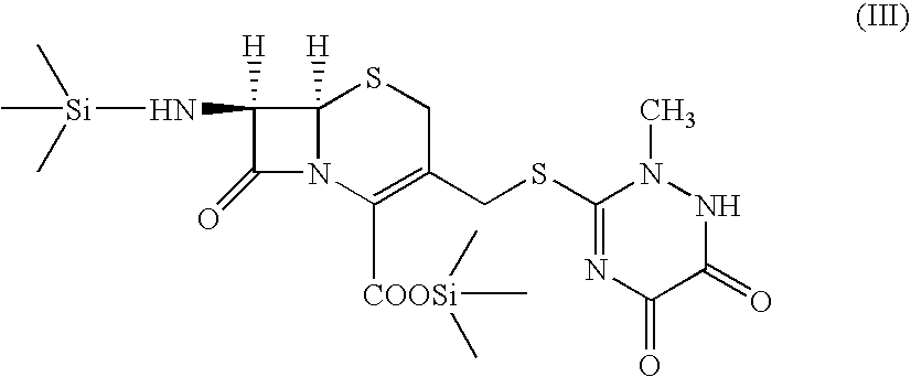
N(C1([H])C(=O)N2C1([H])SCC(CSC1=NC(=O)C(=O)NN1C)=C2[COOSi](C)(C)C)[Si](C)(C)C
